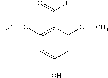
C1(OC)=C(C(=O)[H])C(OC)=CC(O)=C1
